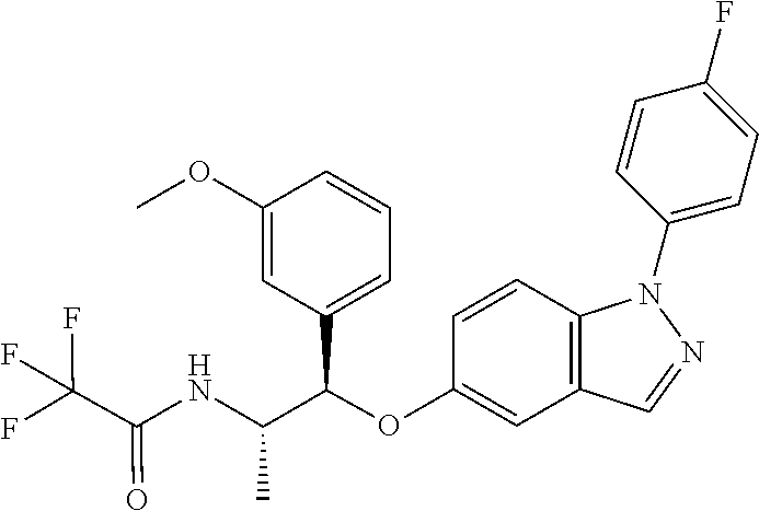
C12=C(C=CC(OC(C3=CC=CC(OC)=C3)C(NC(=O)C(F)(F)F)C)=C1)N(C1=CC=C(F)C=C1)N=C2
